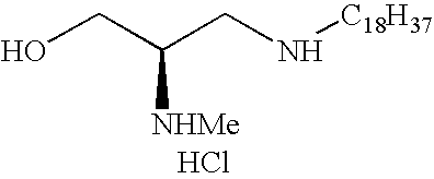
OCC(CN[C18H37])[NHMe].Cl
